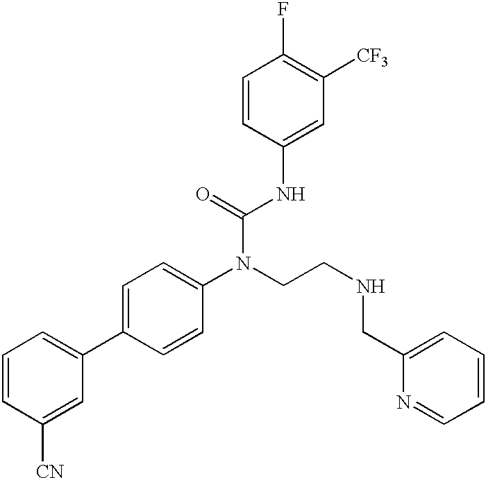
C1=CC([CN])=CC(C2=CC=C(N(CCNCC3=CC=CC=N3)C(=O)NC3=CC([CF3])=C(F)C=C3)C=C2)=C1
